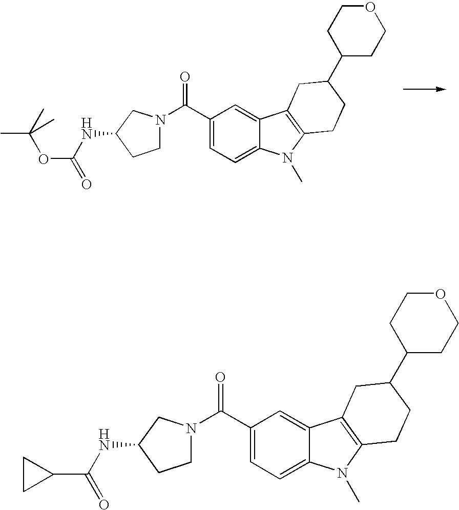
C1(C(=O)N2CCC(NC(=O)OC(C)(C)C)C2)=CC=C2C(=C1)C1=C(N2C)CCC(C2CCOCC2)C1.C1(C(=O)N2CCC(NC(=O)C3CC3)C2)=CC=C2C(=C1)C1=C(N2C)CCC(C2CCOCC2)C1
